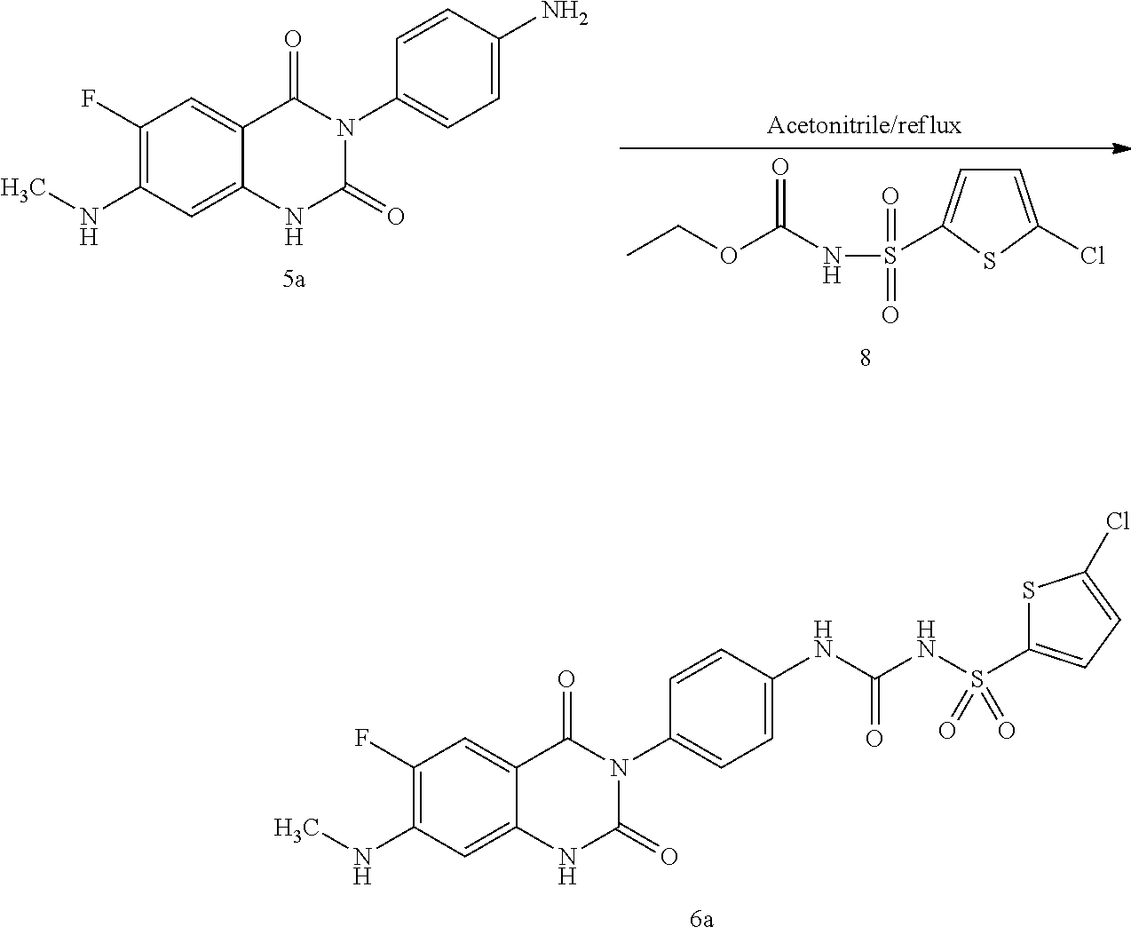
C1(F)=C(NC)C=C2C(=C1)C(=O)N(C1=CC=C(NC(NS(C3=CC=C(Cl)S3)(=O)=O)=O)C=C1)C(=O)N2.C1(F)=C(NC)C=C2C(=C1)C(=O)N(C1=CC=C(N)C=C1)C(=O)N2.C1=C(Cl)SC(S(=O)(=O)NC(OCC)=O)=C1
